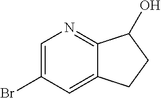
C1=C(Br)C=C2C(=N1)C(O)CC2
